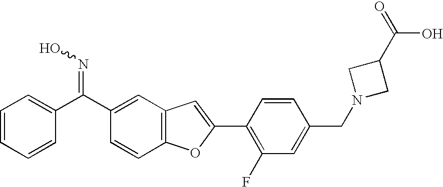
C1(C(C2=CC3=C(C=C2)OC(C2=C(F)C=C(CN4CC(C(=O)O)C4)C=C2)=C3)=NO)=CC=CC=C1
